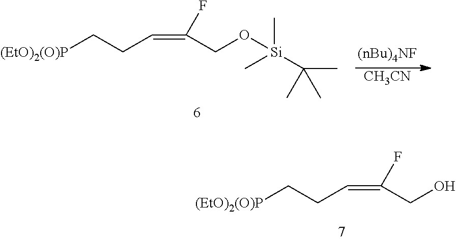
[(EtO)2(O)P]CCC=C(CO[Si](C)(C)C(C)(C)C)F.[CH3CN].[(EtO)2(O)P]CCC=C(CO)F
